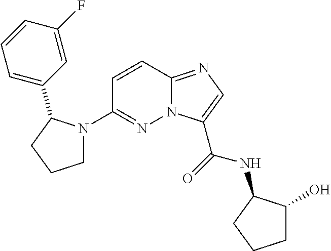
N12C(=NC=C1C(=O)NC1C(O)CCC1)C=CC(N1CCCC1C1=CC=CC(F)=C1)=N2
